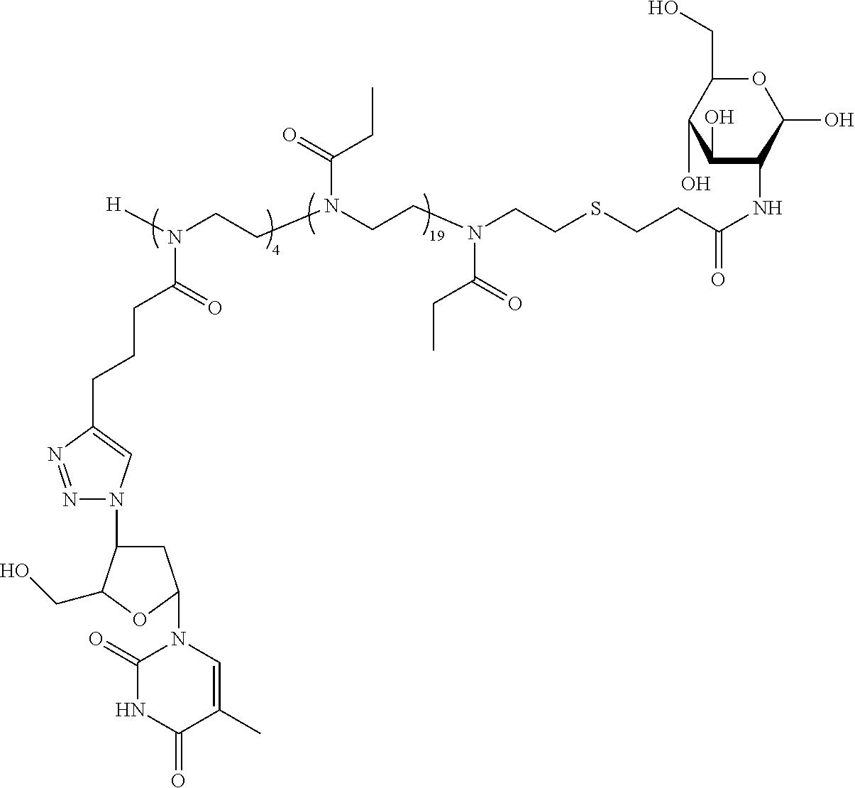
C1(O)C(NC(CCSCCN(CCN(CCN(C(=O)CCCC2=CN(C3CC(N4C(=O)NC(=O)C(C)=C4)OC3CO)N=N2)[H])C(CC)=O)C(=O)CC)=O)C(O)OC(CO)C1O
